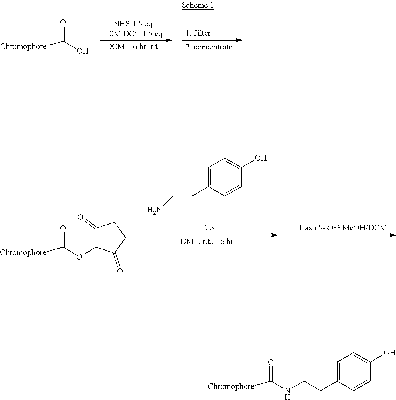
O=C(O)[Chromophore].C1=C(CCN)C=CC(O)=C1.O=C(OC1C(=O)CCC1=O)[Chromophore].O=C(NCCC1=CC=C(O)C=C1)[Chromophore]
